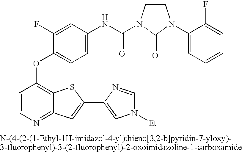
C1=CN=C2C(=C1OC1=CC=C(NC(=O)N3CCN(C4=CC=CC=C4F)C3=O)C=C1F)SC(C1=CN([Et])C=N1)=C2
